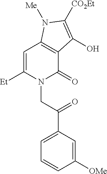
C1=C([Et])N(CC(C2=CC=CC([OMe])=C2)=O)C(=O)C2=C1N([Me])C([CO2Et])=C2O
